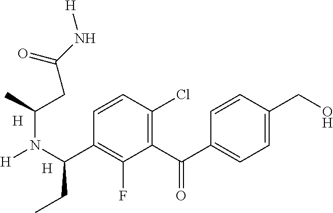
[H].C1=CC(Cl)=C(C(=O)C2=CC=C(CO)C=C2)C(F)=C1C(N([H])C(C)CC(=O)N[H])CC.[H]
